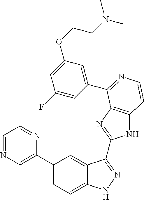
C1(C2=CN=CC=N2)=CC=C2C(=C1)C(C1=NC3=C(N1)C=CN=C3C1=CC(OCCN(C)C)=CC(F)=C1)=NN2
